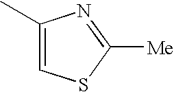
[Me]C1=NC(C)=CS1
